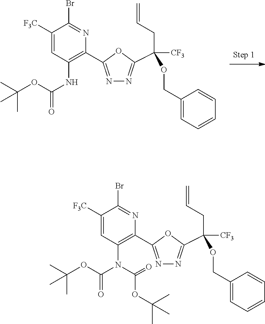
N1=C(C2=C(NC(=O)OC(C)(C)C)C=C([F3C])C(Br)=N2)OC(C(CC=C)([CF3])OCC2=CC=CC=C2)=N1.N1=C(C2=C(N(C(=O)OC(C)(C)C)C(=O)OC(C)(C)C)C=C([F3C])C(Br)=N2)OC(C(CC=C)([CF3])OCC2=CC=CC=C2)=N1
